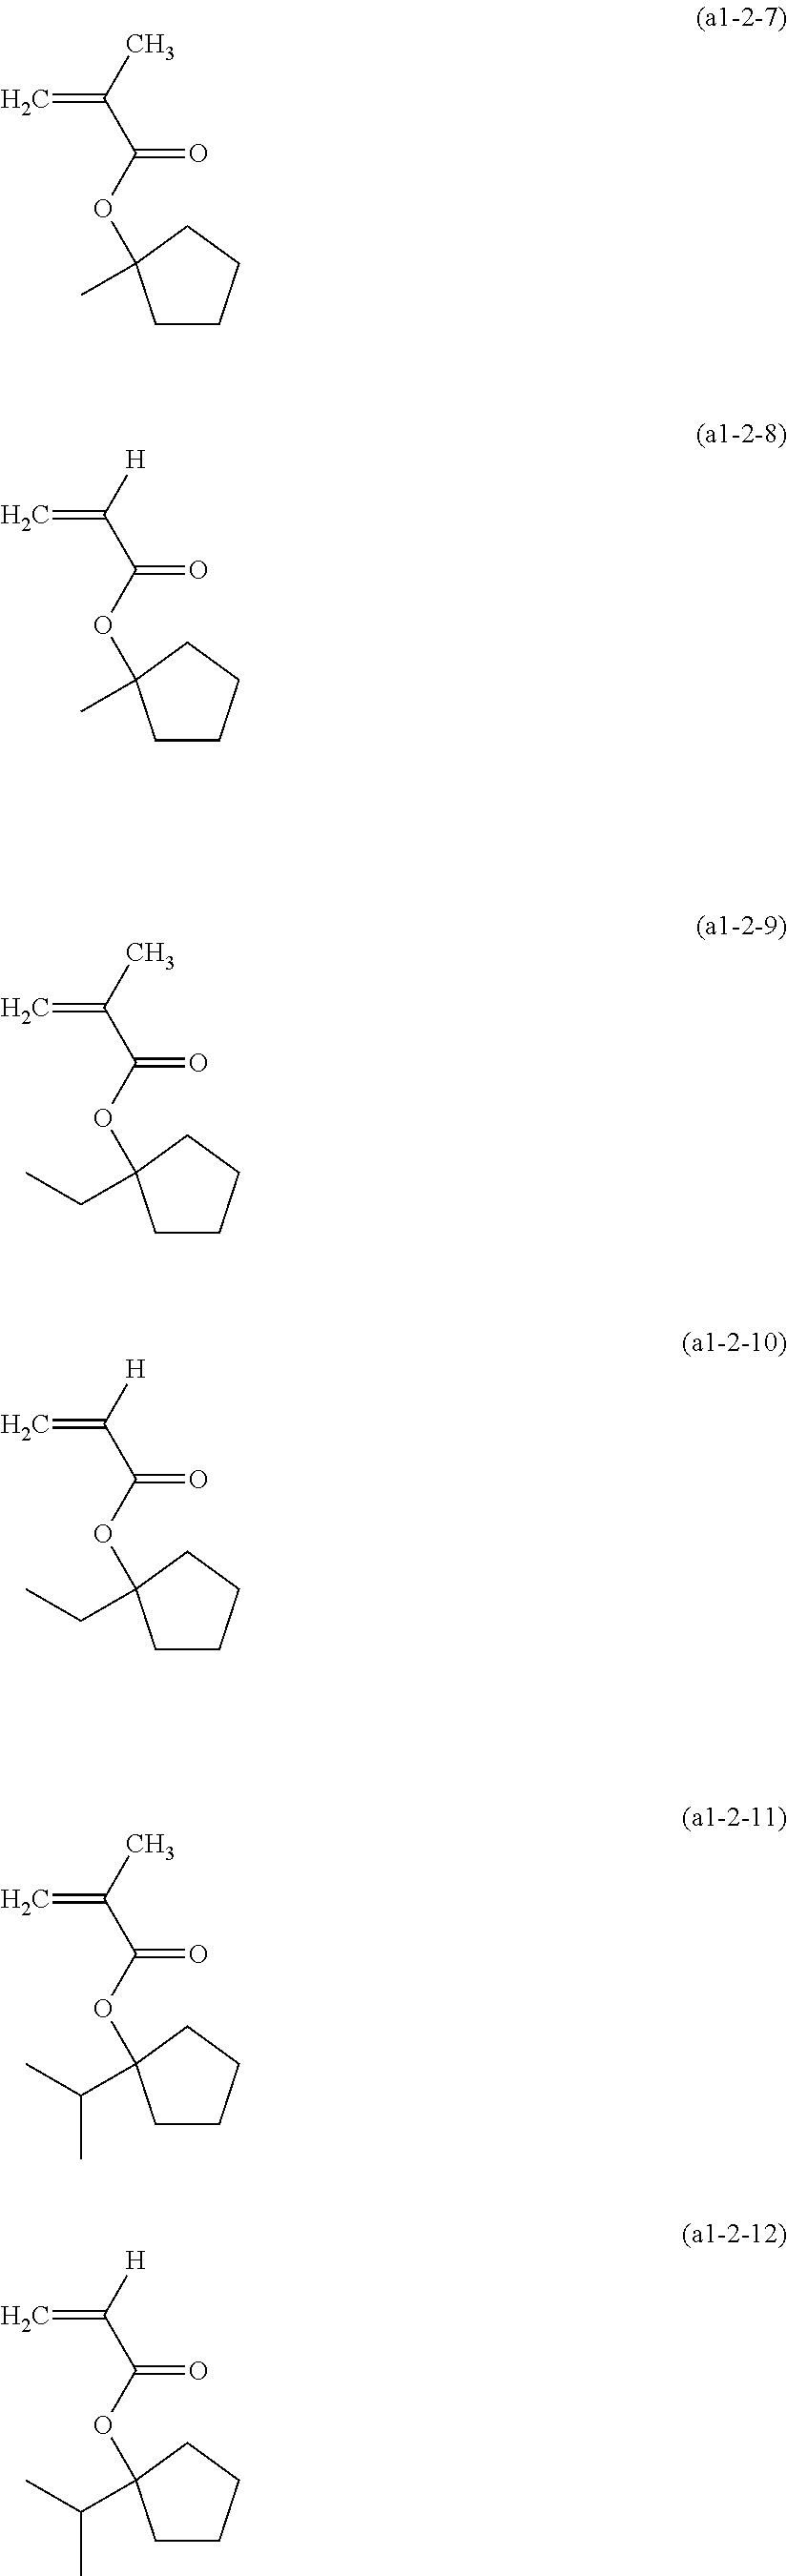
O(C(C([H])=C)=O)C1(C)CCCC1.O(C(C(C)=C)=O)C1(C)CCCC1.O(C(C([H])=C)=O)C1(CC)CCCC1.O(C(C(C)=C)=O)C1(CC)CCCC1.O(C(C([H])=C)=O)C1(C(C)C)CCCC1.O(C(C(C)=C)=O)C1(C(C)C)CCCC1
